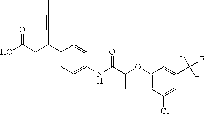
C1(C(CC(O)=O)C#CC)=CC=C(NC(C(OC2=CC(Cl)=CC(C(F)(F)F)=C2)C)=O)C=C1
